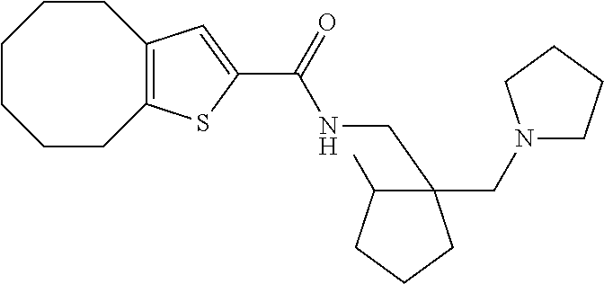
C1CCCC2=C(CC1)C=C(C(=O)NCC1(CN3CCCC3)CCCC1C)S2
